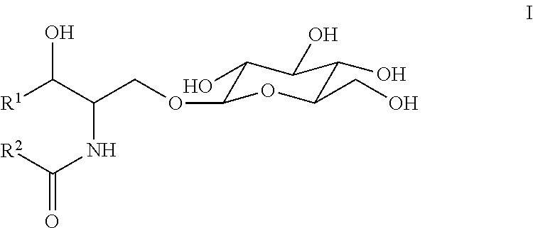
[R1]C(C(NC([R2])=O)COC1C(O)C(O)C(O)C(CO)O1)O
